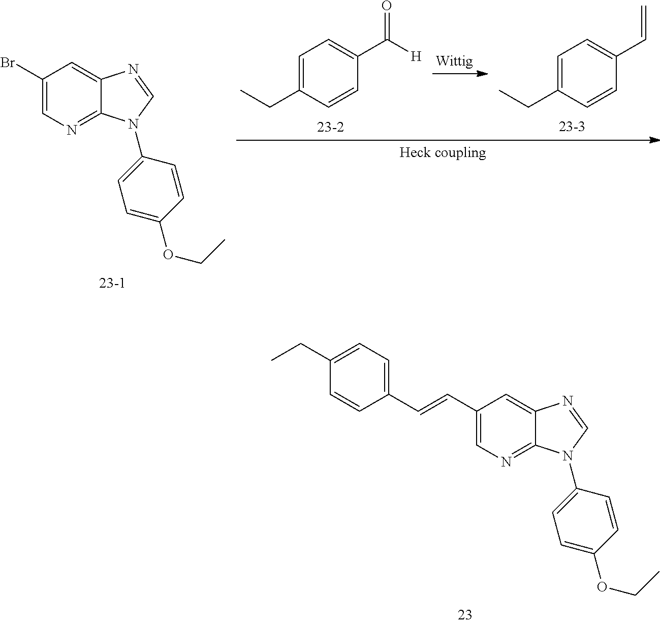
CCC1=CC=C(C(=O)[H])C=C1.CCC1=CC=C(C=C)C=C1.C1(Br)=CN=C2C(=C1)N=CN2C1=CC=C(OCC)C=C1.C1(C=CC2=CC=C(CC)C=C2)=CN=C2C(=C1)N=CN2C1=CC=C(OCC)C=C1
